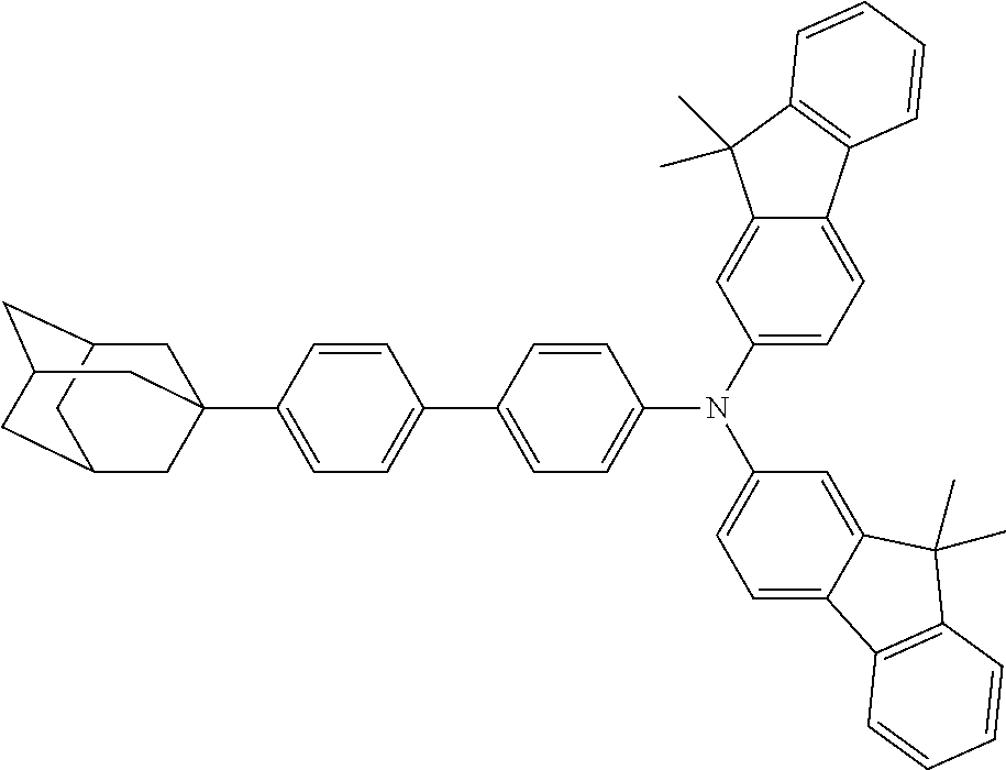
C1C2CC3(C4=CC=C(C5=CC=C(N(C6=CC=C7C(=C6)C(C)(C)C6=C7C=CC=C6)C6=CC=C7C(=C6)C(C)(C)C6=C7C=CC=C6)C=C5)C=C4)CC(CC1C3)C2
